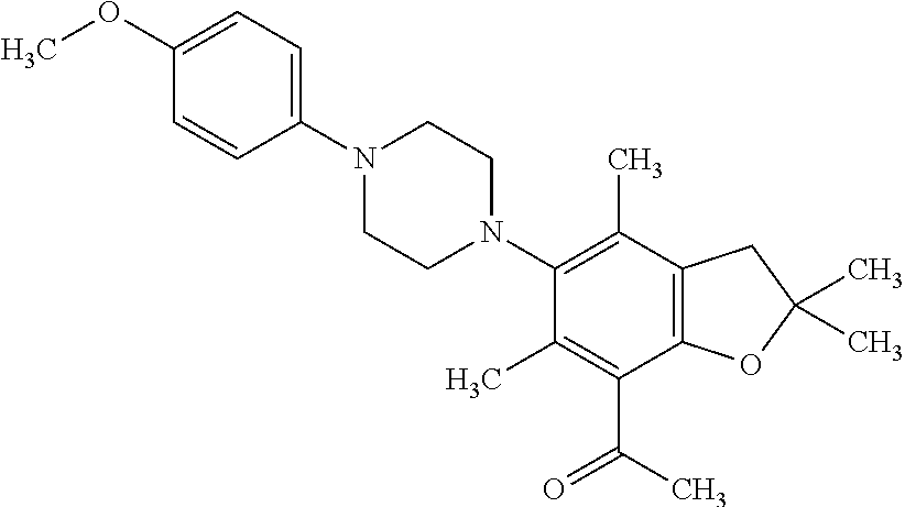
C1(OC)=CC=C(N2CCN(C3=C(C)C4=C(C(C(C)=O)=C3C)OC(C)(C)C4)CC2)C=C1
